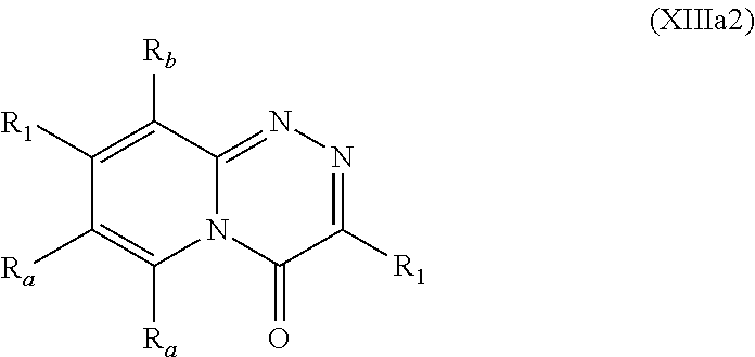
C1([R1])=C([Rb])C2=NN=C([R1])C(=O)N2C([Ra])=C1[Ra]
